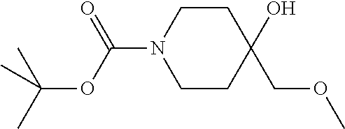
C1CC(O)(COC)CCN1C(OC(C)(C)C)=O
